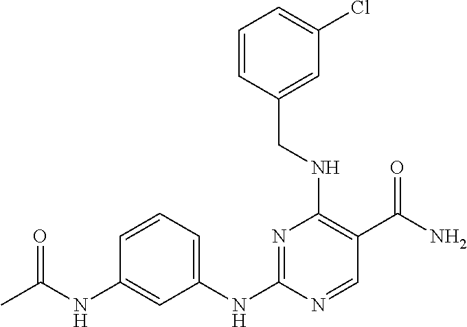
C1=CC(NC(C)=O)=CC(NC2=NC(NCC3=CC(Cl)=CC=C3)=C(C(N)=O)C=N2)=C1
